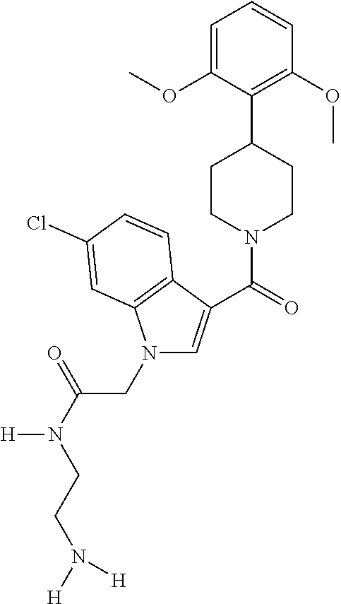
C(=O)(N1CCC(C2=C(OC)C=CC=C2OC)CC1)C1=CN(CC(N(CCN([H])[H])[H])=O)C2=C1C=CC(Cl)=C2
